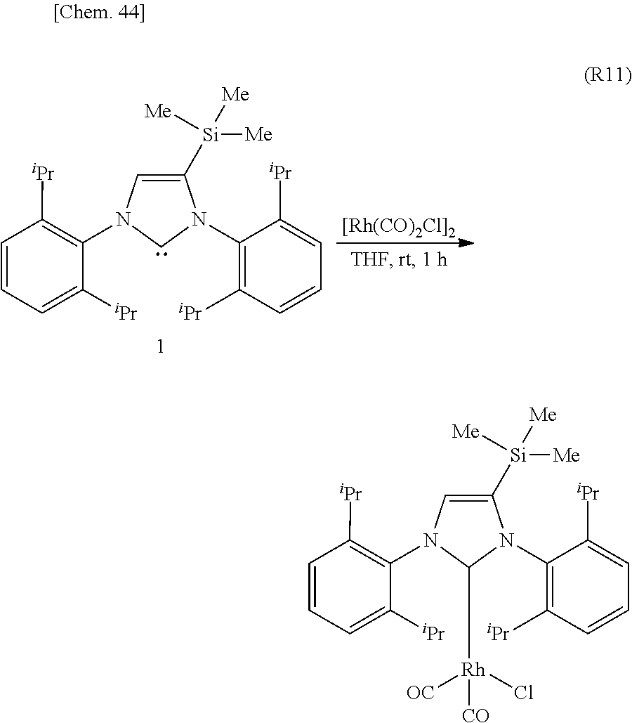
C1([Si]([Me])([Me])[Me])=CN(C2=C([iPr])C=CC=C2[iPr])C([Rh]([CO])([OC])Cl)N1C1=C([iPr])C=CC=C1[iPr].C1([Si]([Me])([Me])[Me])=CN(C2=C([iPr])C=CC=C2[iPr])CN1C1=C([iPr])C=CC=C1[iPr].[[Rh(CO)2Cl]2]
